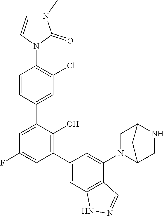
C1=CN(C2=C(Cl)C=C(C3=CC(F)=CC(C4=CC5=C(C(N6C7CNC(C6)C7)=C4)C=NN5)=C3O)C=C2)C(=O)N1C
